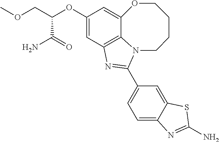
C12=C3C=C(OC(COC)C(=O)N)C=C1OCCCCN2C(C1=CC=C2C(=C1)SC(N)=N2)=N3
